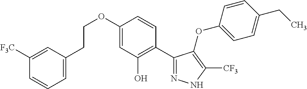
C(OC1=CC(O)=C(C2=NNC([CF3])=C2OC2=CC=C(CC)C=C2)C=C1)CC1=CC=CC([F3C])=C1
